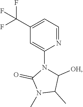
C1(C(F)(F)F)=CC=NC(N2C([OH])C(C)N(C)C2=O)=C1
